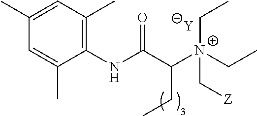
[Y].C1=C(C)C(NC(C([N+](C[Z])(CC)CC)CC)=O)=C(C)C=C1C
